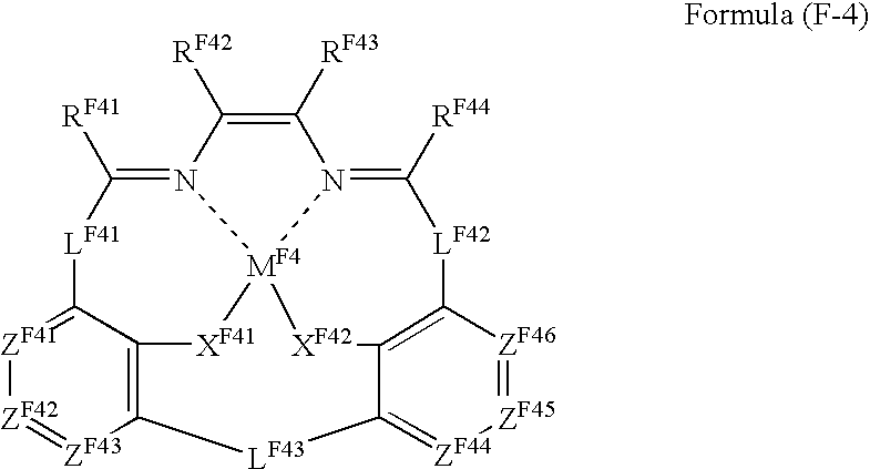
C12=[ZF41][ZF42]=[ZF43]C3=C1[XF41][MF4]14N(=C([RF41])[LF41]2)C([RF42])=C([RF43])N1=C([RF44])[LF42]C1=C(C(=[ZF44][ZF45]=[ZF46]1)[LF43]3)[XF42]4
